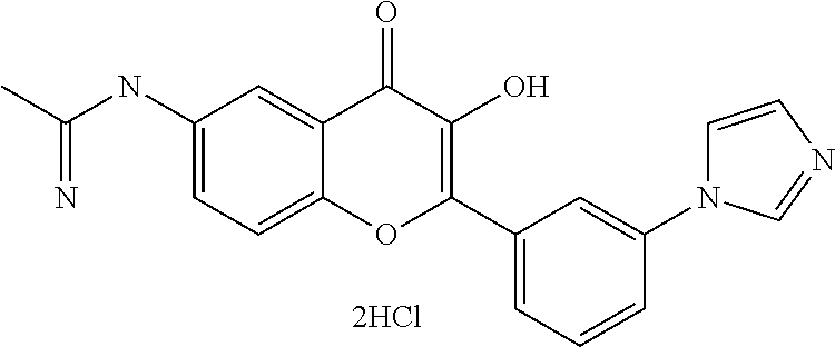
C1(NC(C)=N)=CC=C2C(=C1)C(=O)C(O)=C(C1=CC=CC(N3C=CN=C3)=C1)O2
